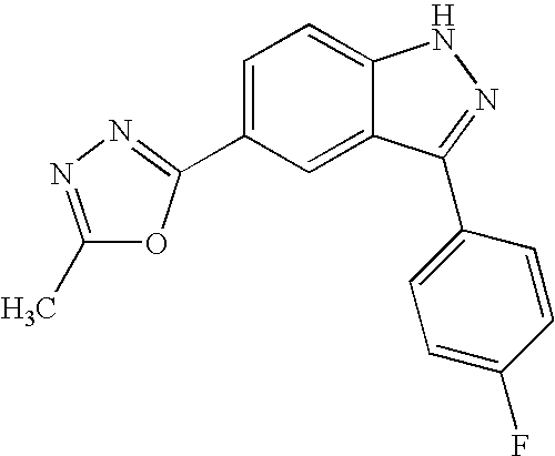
C1(C2=NN=C(C)O2)=CC=C2C(=C1)C(C1=CC=C(F)C=C1)=NN2
